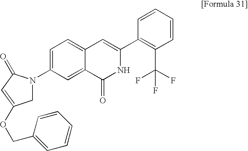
C1=C(N2CC(OCC3=CC=CC=C3)=CC2=O)C=C2C(=C1)C=C(C1=C(C(F)(F)F)C=CC=C1)NC2=O
